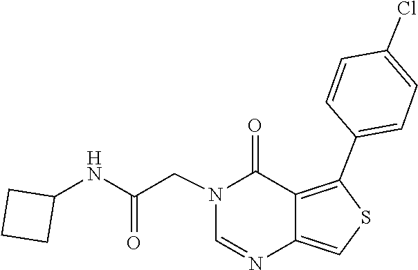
C1=NC2=CSC(C3=CC=C(Cl)C=C3)=C2C(=O)N1CC(NC1CCC1)=O
